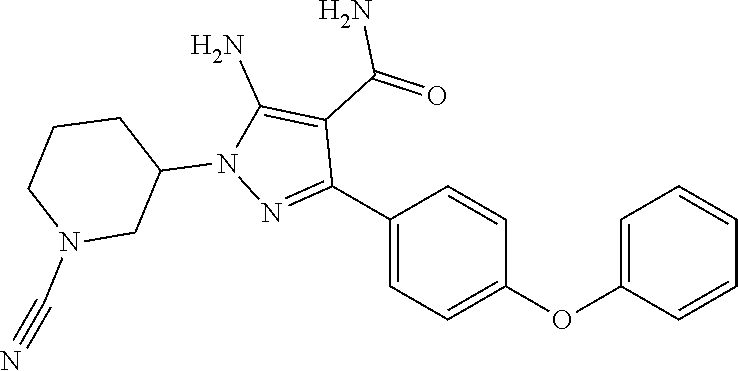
C1(C2=NN(C3CCCN(C#N)C3)C(N)=C2C(=O)N)=CC=C(OC2=CC=CC=C2)C=C1
